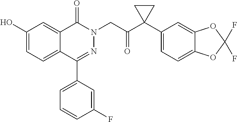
C1(O)=CC=C2C(=C1)C(=O)N(CC(=O)C1(C3=CC=C4C(=C3)OC(F)(F)O4)CC1)N=C2C1=CC=CC(F)=C1
